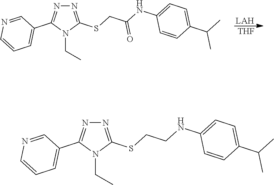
N1=C(SCCNC2=CC=C(C(C)C)C=C2)N(CC)C(C2=CC=CN=C2)=N1.N1=C(SCC(NC2=CC=C(C(C)C)C=C2)=O)N(CC)C(C2=CC=CN=C2)=N1.[LAH].[THF]
